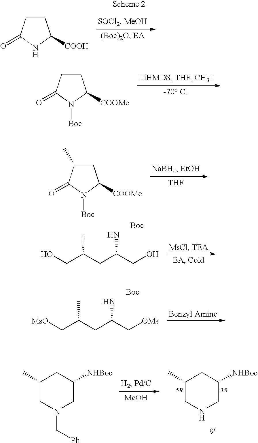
C1CC(=O)NC1[COOH].C1CC(=O)N([Boc])C1[COOMe].C1C(C)C(=O)N([Boc])C1[COOMe].[THF].OCC(CC(CO)N)C.[Boc].[MsO]CC(CC(C[OMs])N)C.[Boc].C1(C)CNCC([NHBoc])C1.[MeOH].C1(C)CN(C[Ph])CC([NHBoc])C1
